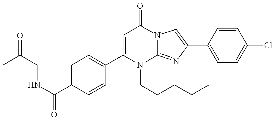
C(CNC(=O)C1=CC=C(C2=CC(=O)N3C(=NC(C4=CC=C(Cl)C=C4)=C3)N2CCCCC)C=C1)(=O)C
